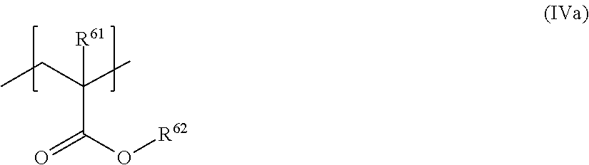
C(O[R62])(C([R61])(CC)C)=O
